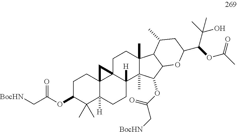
C(OC1C(C)(C)C2([H])C3(CC1)C1(C([H])(CC2)C2(C)C(C)(CC1)C1C(C2OC(C[BocHN])=O)OC(C(OC(C)=O)C(C)(O)C)CC1C)C3)(=O)C[BocHN]
